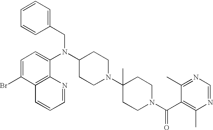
C1=CC(CN(C2CCN(C3(C)CCN(C(C4=C(C)N=CN=C4C)=O)CC3)CC2)C2=CC=C(Br)C3=C2N=CC=C3)=CC=C1
